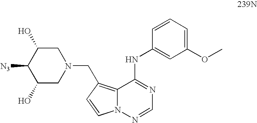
C1(O)CN(CC2=C3C(NC4=CC(OC)=CC=C4)=NC=NN3C=C2)CC(O)C1[N3]
